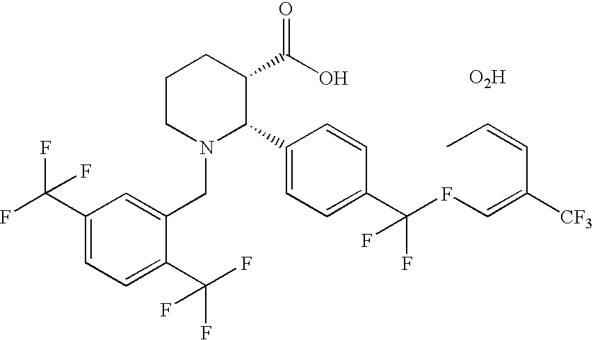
C1CN(CC2=CC(C(F)(F)F)=CC=C2C(F)(F)F)C(C2=CC=C(C(FC=C(C=CC)[CF3])(F)F)C=C2)C(C(=O)O)C1.[O2H]
